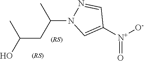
CC(O)CC(C)N1N=CC([N+]([O-])=O)=C1
